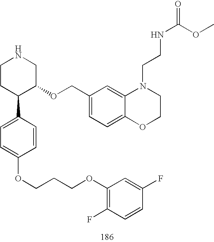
C1CC(C2=CC=C(OCCCOC3=C(F)C=CC(F)=C3)C=C2)C(OCC2=CC=C3C(=C2)N(CCNC(=O)OC)CCO3)CN1
